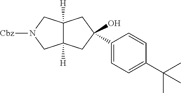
C12([H])C([H])(CC(O)(C3=CC=C(C(C)(C)C)C=C3)C1)CN([Cbz])C2
